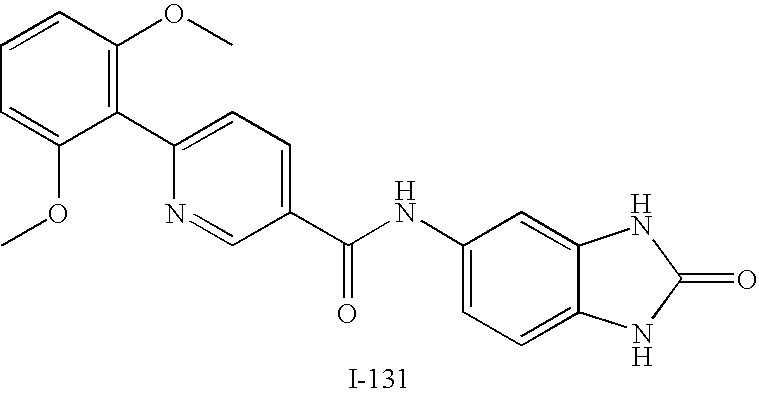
C1=CC(OC)=C(C2=CC=C(C(NC3=CC=C4C(=C3)NC(=O)N4)=O)C=N2)C(OC)=C1
